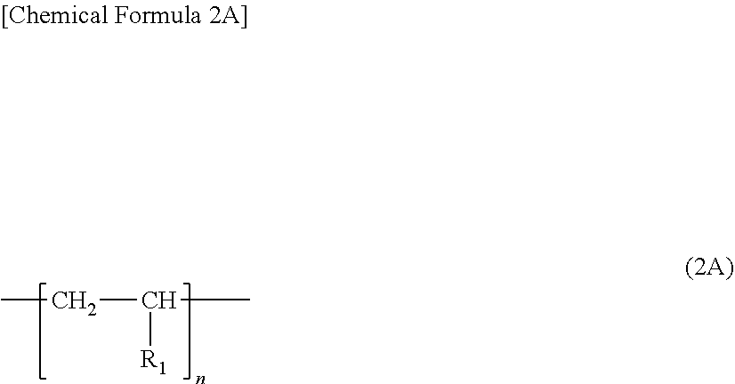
C(C(C)[R1])C
